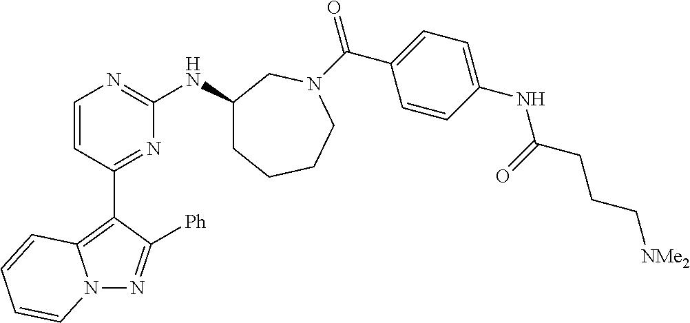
N12N=C([Ph])C(C3=NC(NC4CCCCN(C(=O)C5=CC=C(NC(CCC[NMe2])=O)C=C5)C4)=NC=C3)=C1C=CC=C2
